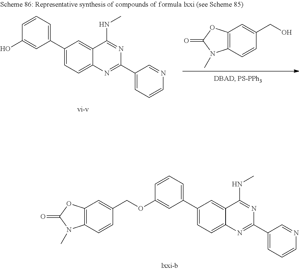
C1(C2=CC=CC(O)=C2)=CC=C2C(=C1)C(NC)=NC(C1=CC=CN=C1)=N2.C12=C(C=CC(CO)=C1)N(C)C(=O)O2.C1(C2=CC=CC(OCC3=CC4=C(C=C3)N(C)C(=O)O4)=C2)=CC=C2C(=C1)C(NC)=NC(C1=CC=CN=C1)=N2
